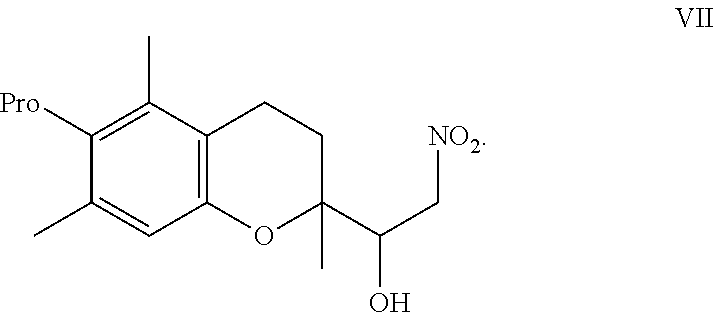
C1(C)=C([Pro])C(C)=CC2=C1CCC(C(C[NO2])O)(C)O2
